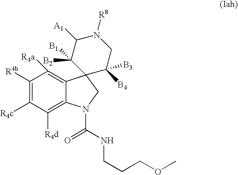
C1([R4b])=C([R4c])C([R4d])=C2C(=C1[R4a])C1(CN2C(NCCCOC)=O)C([B4])([B3])CN([R8])C([A1])C1([B1])[B2]
